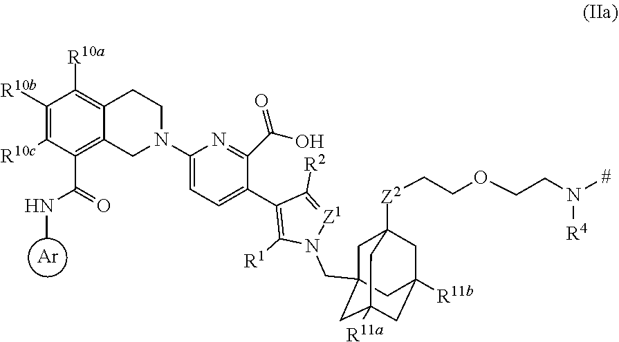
[Ar].C1([R10b])=C([R10c])C(C(NC)=O)=C2C(=C1[R10a])CCN(C1=CC=C(C3=C([R1])N(CC45CC6([Z2]CCOCCN([R4])[#])CC([R11b])(CC([R11a])(C4)C6)C5)[Z1]=C3[R2])C(C(=O)O)=N1)C2
